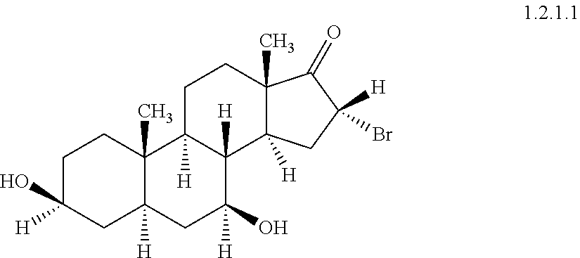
C1C([H])(O)CC2([H])C(C)(C1)C1([H])C([H])(C(O)([H])C2)C2([H])C(C)(CC1)C(=O)C(Br)([H])C2
